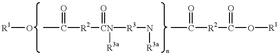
[R1]O.C([R2][CN]([R3]N[R3a])(=O)[R3a])(C)=O.C(C)([R2]C(O[R1])=O)=O
